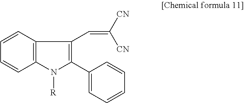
C12=C(C=CC=C1)C(C=C([CN])[CN])=C(C1=CC=CC=C1)N2[R]
